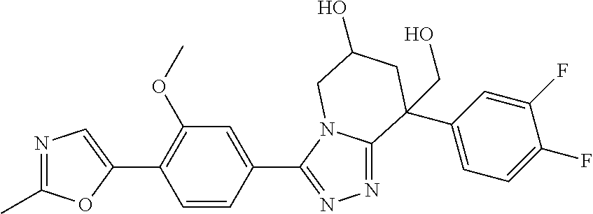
N1=C(C)OC(C2=C(OC)C=C(C3=NN=C4N3CC(O)CC4(C3=CC=C(F)C(F)=C3)CO)C=C2)=C1
